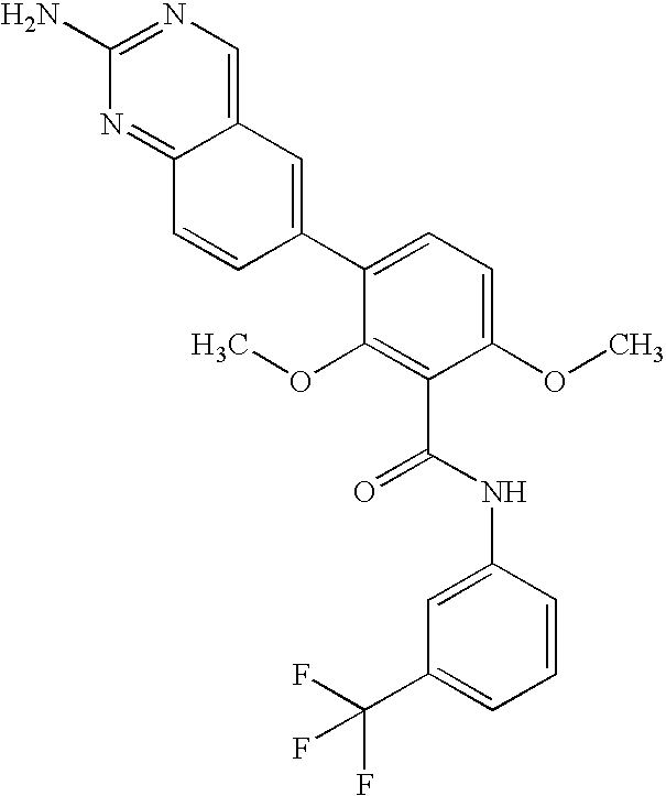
C12=NC(N)=NC=C1C=C(C1=CC=C(OC)C(C(NC3=CC(C(F)(F)F)=CC=C3)=O)=C1OC)C=C2
